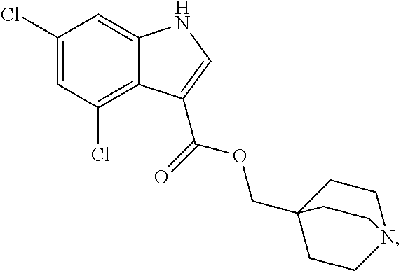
C12=C(Cl)C=C(Cl)C=C1NC=C2C(OCC12CCN(CC1)CC2)=O
